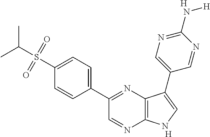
C1(C2=NC3=C(N=C2)NC=C3C2=CN=C(N[H])N=C2)=CC=C(S(C(C)C)(=O)=O)C=C1.[H].[H]
